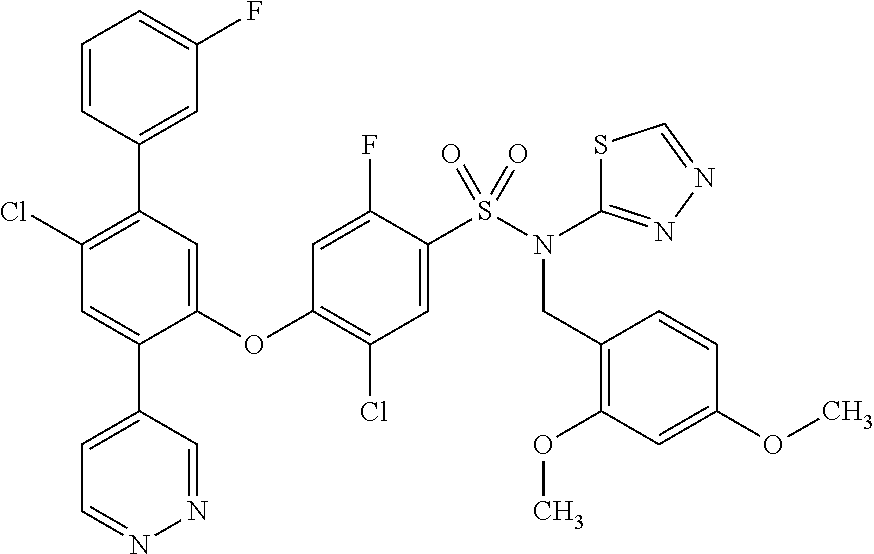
C1=CC(C2=C(Cl)C=C(C3=CC=NN=C3)C(OC3=C(Cl)C=C(S(N(C4=NN=CS4)CC4=C(OC)C=C(OC)C=C4)(=O)=O)C(F)=C3)=C2)=CC(F)=C1
